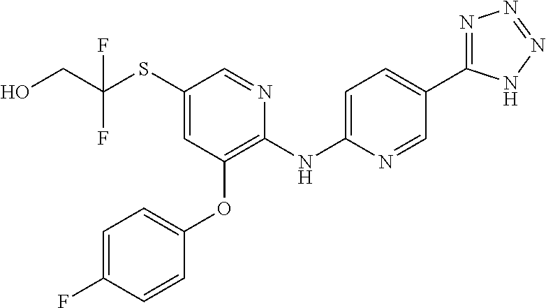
C1(SC(CO)(F)F)=CC(OC2=CC=C(F)C=C2)=C(NC2=CC=C(C3=NN=NN3)C=N2)N=C1
